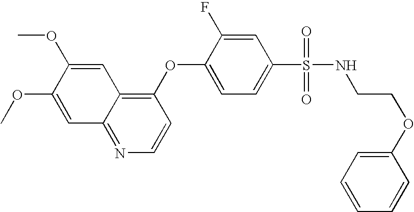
C1(OC2=CC=C(S(=O)(NCCOC3=CC=CC=C3)=O)C=C2F)=C2C(=NC=C1)C=C(OC)C(OC)=C2
